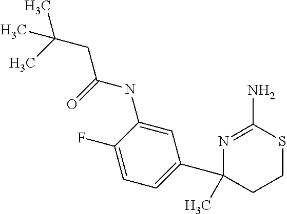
N(C1=CC(C2(C)CCSC(N)=N2)=CC=C1F)C(CC(C)(C)C)=O
